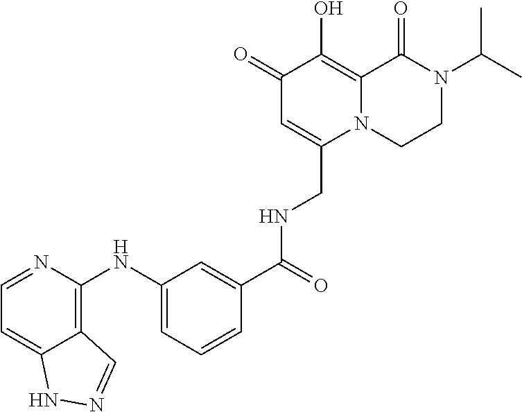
C1(=O)C=C(CNC(C2=CC(NC3=C4C(=CC=N3)NN=C4)=CC=C2)=O)N2C(=C1O)C(=O)N(C(C)C)CC2
